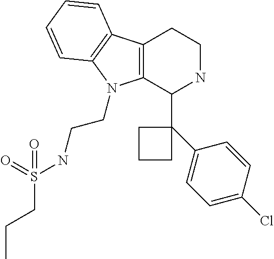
C12=C(C3=C(N1CCNS(=O)(CCC)=O)C(C1(C4=CC=C(Cl)C=C4)CCC1)NCC3)C=CC=C2
